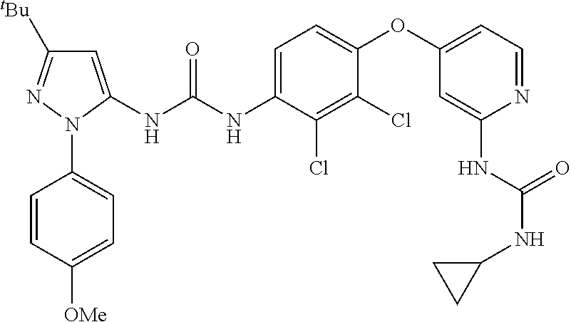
C1=C(NC(NC2=CC=C(OC3=CC=NC(NC(NC4CC4)=O)=C3)C(Cl)=C2Cl)=O)N(C2=CC=C([OMe])C=C2)N=C1[tBu]
